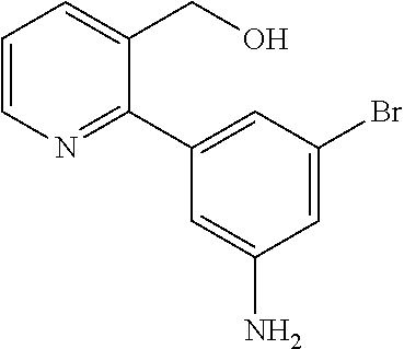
C1=CN=C(C2=CC(Br)=CC(N)=C2)C(CO)=C1
